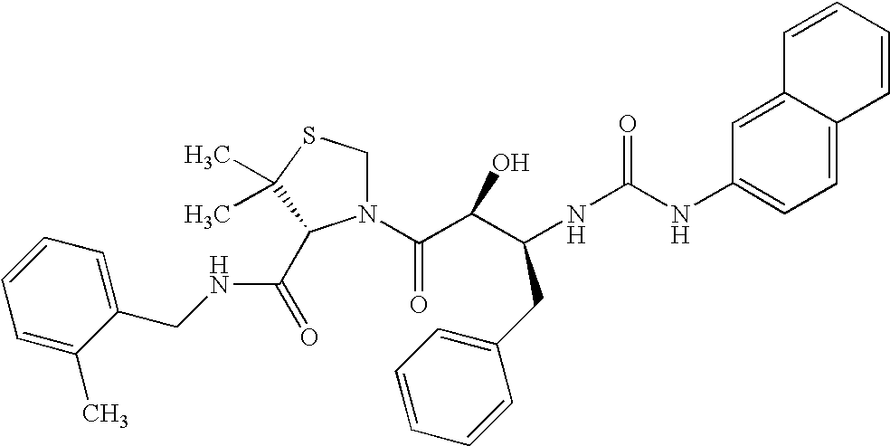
N(C(NC1=CC=C2C(=C1)C=CC=C2)=O)C(CC1=CC=CC=C1)C(C(N1CSC(C)(C)C1C(NCC1=CC=CC=C1C)=O)=O)O
